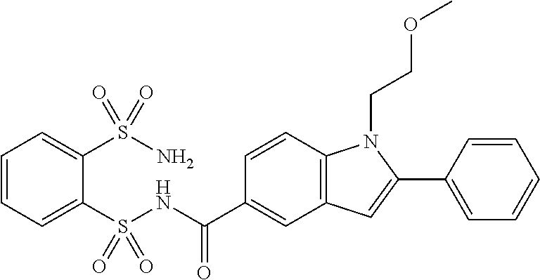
C1=CC=C(S(NC(C2=CC3=C(C=C2)N(CCOC)C(C2=CC=CC=C2)=C3)=O)(=O)=O)C(S(N)(=O)=O)=C1
